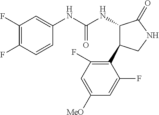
C1(F)=C(F)C=CC(NC(NC2C(C3=C(F)C=C([MeO])C=C3F)CNC2=O)=O)=C1
